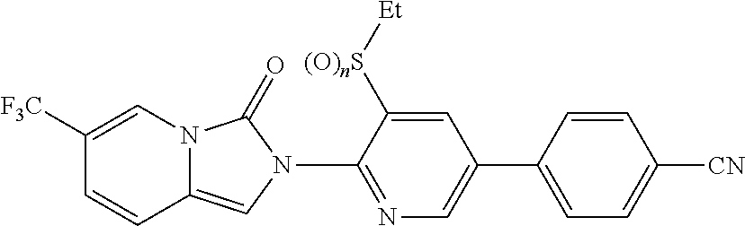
C1([F3C])=CN2C(=CN(C3=NC=C(C4=CC=C([CN])C=C4)C=C3[(O)nS][Et])C2=O)C=C1
